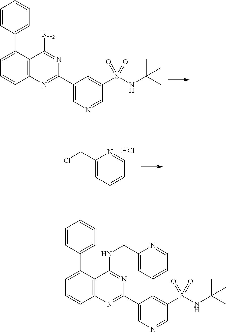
C1(C2=NC3=C(C(N)=N2)C(C2=CC=CC=C2)=CC=C3)=CN=CC(S(NC(C)(C)C)(=O)=O)=C1.C1(CCl)=CC=CC=N1.Cl.C1(C2=NC3=C(C(NCC4=CC=CC=N4)=N2)C(C2=CC=CC=C2)=CC=C3)=CN=CC(S(NC(C)(C)C)(=O)=O)=C1
